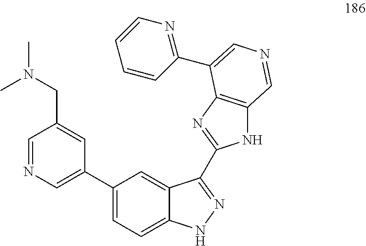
C1=NC=C(C2=CC=C3C(=C2)C(C2=NC4=C(N2)C=NC=C4C2=NC=CC=C2)=NN3)C=C1CN(C)C
